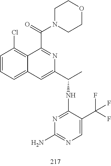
C1=CC=C2C(=C1Cl)C(C(=O)N1CCOCC1)=NC(C(C)NC1=NC(N)=NC=C1C(F)(F)F)=C2
